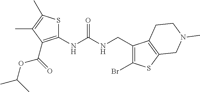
C1(NC(NCC2=C(Br)SC3=C2CCN(C)C3)=O)=C(C(OC(C)C)=O)C(C)=C(C)S1
